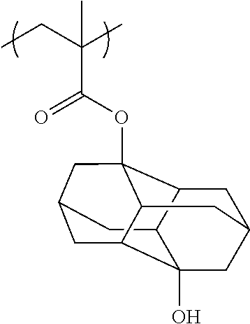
C1C2C3C4(O)CC1CC1C4CC(C3)CC21OC(C(CC)(C)C)=O
